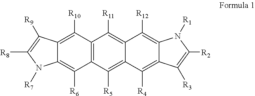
C12=C([R10])C3=C(C([R6])=C1N([R7])C([R8])=C2[R9])C([R5])=C1C(=C3[R11])C([R12])=C2C(=C1[R4])C([R3])=C([R2])N2[R1]
